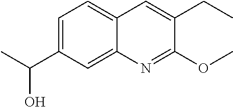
C1=C(C(C)O)C=C2C(=C1)C=C(CC)C(OC)=N2
